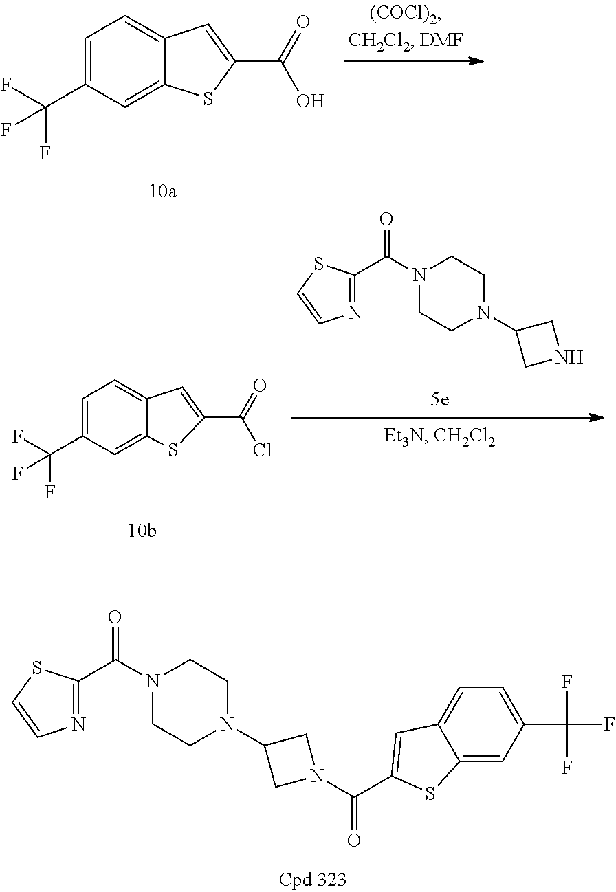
C1=C(C(F)(F)F)C=C2C(=C1)C=C(C(=O)O)S2.C1=C(C(F)(F)F)C=C2C(=C1)C=C(C(=O)Cl)S2.N1(C(=O)C2=NC=CS2)CCN(C2CNC2)CC1.N1=C(C(N2CCN(C3CN(C(=O)C4=CC5=CC=C(C(F)(F)F)C=C5S4)C3)CC2)=O)SC=C1
